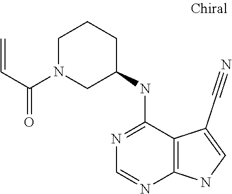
N1=C(NC2CCCN(C(C=C)=O)C2)C2=C(N=C1)NC=C2C#N
